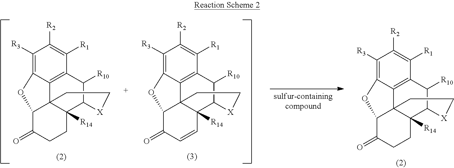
C1([R3])=C2C3=C(C([R1])=C1[R2])C([R10])C1C4([R14])C3(C(C(=O)CC4)O2)CC[X]1.C1([R3])=C2C3=C(C([R1])=C1[R2])C([R10])C1C4([R14])C3(C(C(=O)CC4)O2)CC[X]1.C1([R3])=C2C3=C(C([R1])=C1[R2])C([R10])C1C4([R14])C3(C(C(=O)C=C4)O2)CC[X]1
